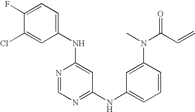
C1(NC2=CC=C(F)C(Cl)=C2)=CC(NC2=CC=CC(N(C(C=C)=O)C)=C2)=NC=N1
